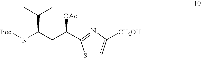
C(C(CC([OAc])C1=NC([CH2OH])=CS1)N([Boc])C)(C)C
